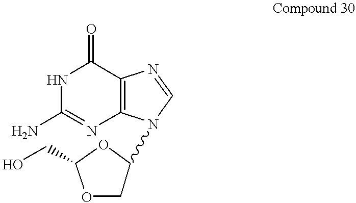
O1CC(N2C3=C(C(=O)NC(N)=N3)N=C2)OC1CO
